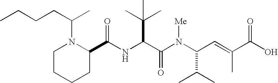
N(C(C(N(C(C(C)C)C=C(C)C(O)=O)[Me])=O)C(C)(C)C)C(C1N(C(CCCC)C)CCCC1)=O
